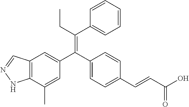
C12=C(C(C)=CC(C(C3=CC=C(C=CC(O)=O)C=C3)=C(CC)C3=CC=CC=C3)=C1)NN=C2
